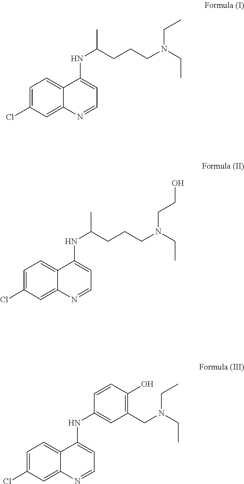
C1=C(Cl)C=C2C(=C1)C(NC(C)CCCN(CC)CC)=CC=N2.C1=C(Cl)C=C2C(=C1)C(NC(C)CCCN(CC)CCO)=CC=N2.C1=C(Cl)C=C2C(=C1)C(NC1=CC(CN(CC)CC)=C(O)C=C1)=CC=N2
